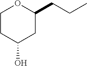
C1CC(O)CC(CCC)O1
